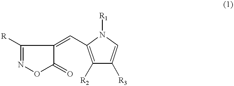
C1(=O)C(=CC2=C([R2])C([R3])=CN2[R1])C([R])=NO1
